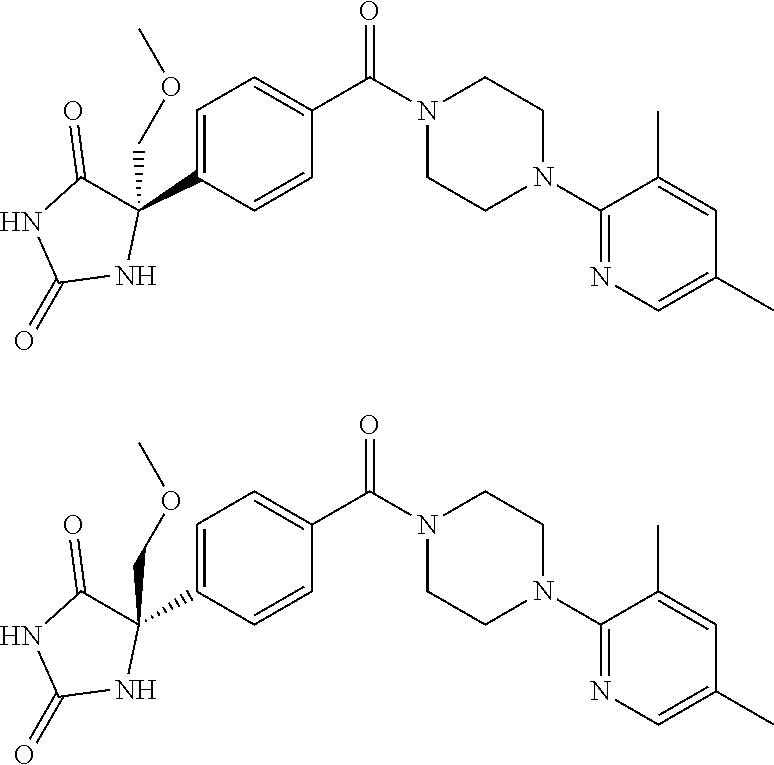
C1=C(C2(COC)C(=O)NC(=O)N2)C=CC(C(N2CCN(C3=NC=C(C)C=C3C)CC2)=O)=C1.C1=C(C2(COC)C(=O)NC(=O)N2)C=CC(C(N2CCN(C3=NC=C(C)C=C3C)CC2)=O)=C1
